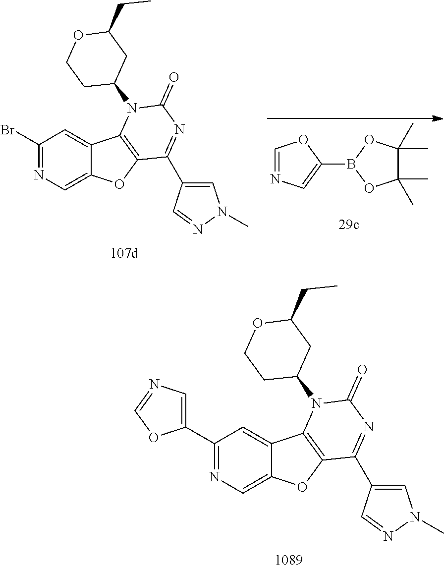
C1=NC=C(B2OC(C)(C)C(C)(C)O2)O1.C1(Br)=NC=C2C(=C1)C1=C(O2)C(C2=CN(C)N=C2)=NC(=O)N1C1CC(CC)OCC1.C1(C2=CN=CO2)=NC=C2C(=C1)C1=C(O2)C(C2=CN(C)N=C2)=NC(=O)N1C1CC(CC)OCC1
